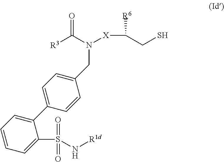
[R3]C(N([X]C(CS)[R6])CC1=CC=C(C2=CC=CC=C2S(N[R1d])(=O)=O)C=C1)=O
